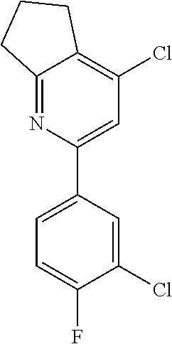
C12=NC(C3=CC=C(F)C(Cl)=C3)=CC(Cl)=C1CCC2
